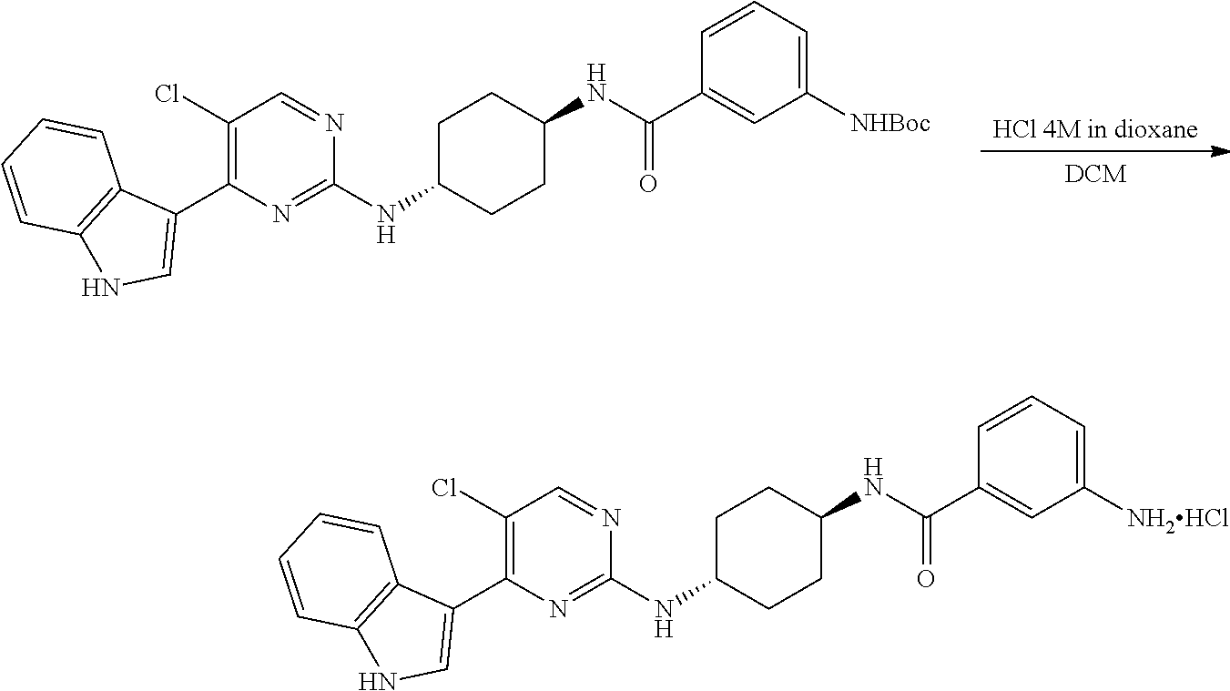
C1(Cl)=C(C2=CNC3=C2C=CC=C3)N=C(NC2CCC(NC(=O)C3=CC([NHBoc])=CC=C3)CC2)N=C1.[HCl 4M in dioxane].[DCM].C1(Cl)=C(C2=CNC3=C2C=CC=C3)N=C(NC2CCC(NC(=O)C3=CC([NH2HCl])=CC=C3)CC2)N=C1
